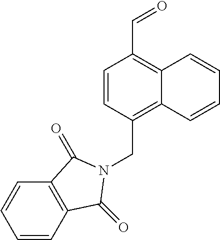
C1=CC2=C(C=C1)C(=O)N(CC1=C3C(=C(C=O)C=C1)C=CC=C3)C2=O
